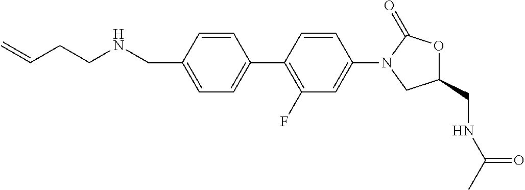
C1(CNCCC=C)=CC=C(C2=C(F)C=C(N3C(=O)OC(CNC(C)=O)C3)C=C2)C=C1
